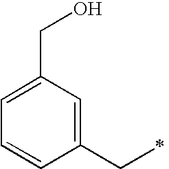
C1=C(CO)C=C(CC)C=C1
